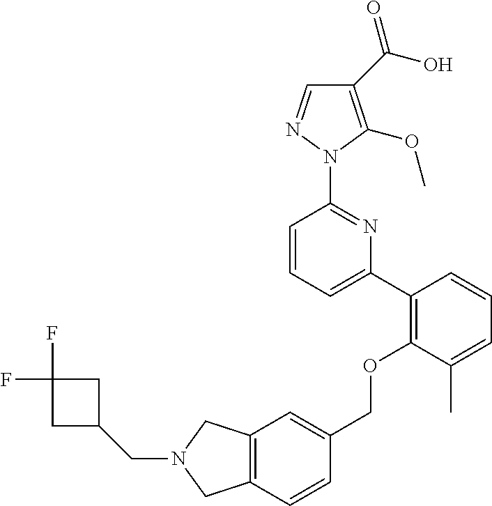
C1(C(O)=O)=C(OC)N(C2=NC(C3=C(OCC4=CC5=C(C=C4)CN(CC4CC(F)(F)C4)C5)C(C)=CC=C3)=CC=C2)N=C1
